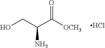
C(C(C([OCH3])=O)N)O.Cl
